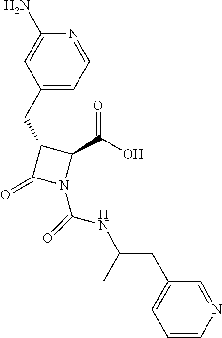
C1(N)=CC(CC2C(=O)N(C(=O)NC(CC3=CC=CN=C3)C)C2C(O)=O)=CC=N1
